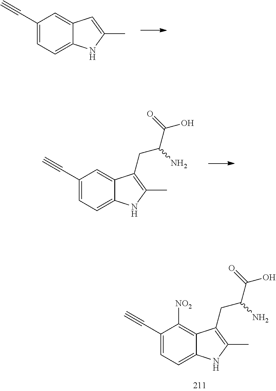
C12=C([NO2])C(C#C)=CC=C1NC(C)=C2CC(C(O)=O)N.C12=CC(C#C)=CC=C1NC(C)=C2.C12=CC(C#C)=CC=C1NC(C)=C2CC(C(O)=O)N
